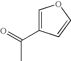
C1=C(C(=O)C)C=CO1
